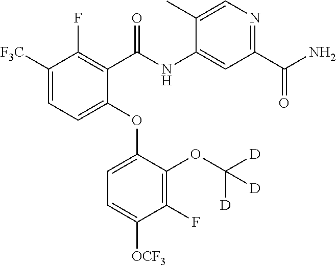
C1([F3C])=CC=C(OC2=CC=C([OCF3])C(F)=C2OC([D])([D])[D])C(C(NC2=CC(C(N)=O)=NC=C2C)=O)=C1F
